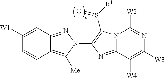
C12=C([Me])N(C3=C(S([R1])=O)N4C(=N3)C([W4])=C([W3])N=C4[W2])N=C1C=C([W1])C=C2
